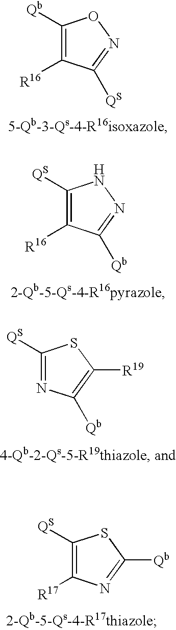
C1([Qb])=C([R16])C([QS])=NO1.C1([QS])=C([R16])C([Qb])=NN1.C1([QS])=NC([Qb])=C([R19])S1.C1([QS])=C([R17])N=C([Qb])S1
